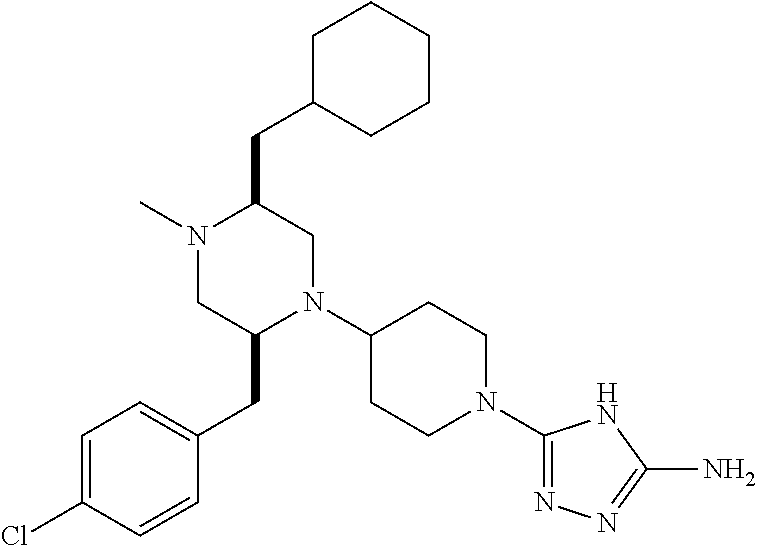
C1=C(Cl)C=CC(CC2N(C3CCN(C4=NN=C(N)N4)CC3)CC(CC3CCCCC3)N(C)C2)=C1
